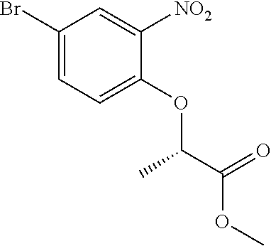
C1(Br)=CC=C(OC(C(=O)OC)C)C([NO2])=C1
